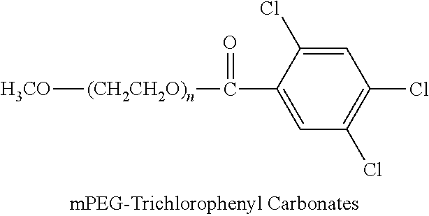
[H3CO][(CH2CH2O)n]C(C1=CC(Cl)=C(Cl)C=C1Cl)=O
